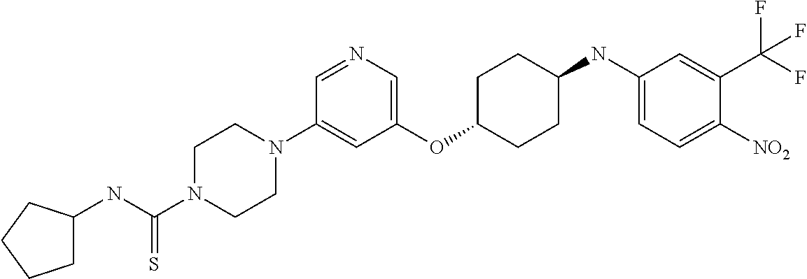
C1(OC2CCC(NC3=CC=C([NO2])C(C(F)(F)F)=C3)CC2)=CN=CC(N2CCN(C(NC3CCCC3)=S)CC2)=C1
